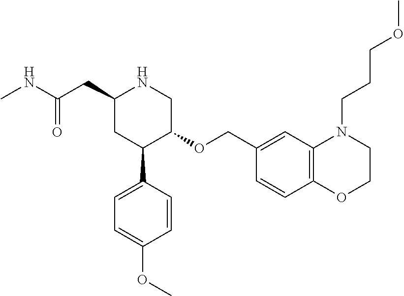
C1(CC(NC)=O)CC(C2=CC=C(OC)C=C2)C(OCC2=CC3=C(C=C2)OCCN3CCCOC)CN1
